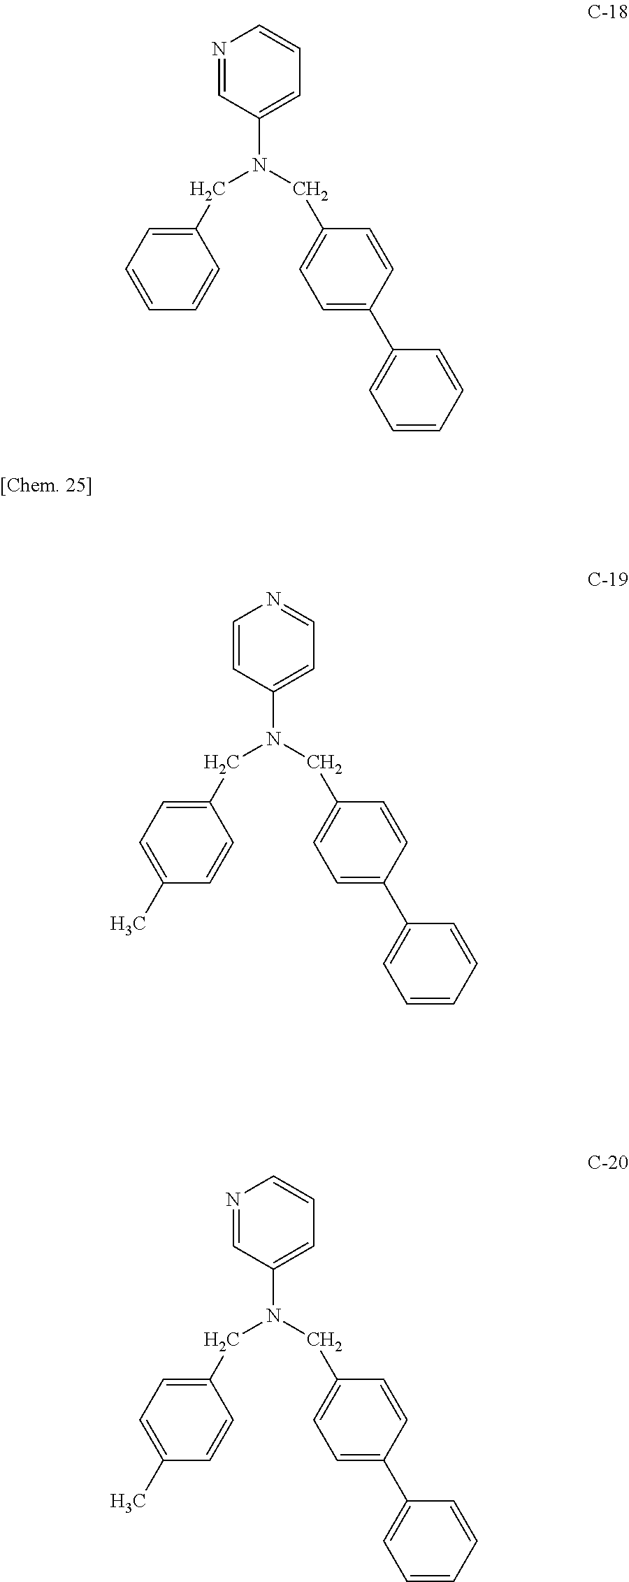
N1=CC(N(CC2=CC=C(C3=CC=CC=C3)C=C2)CC2=CC=CC=C2)=CC=C1.C1=CC(N(CC2=CC=C(C3=CC=CC=C3)C=C2)CC2=CC=C(C)C=C2)=CC=N1.N1=CC(N(CC2=CC=C(C3=CC=CC=C3)C=C2)CC2=CC=C(C)C=C2)=CC=C1
